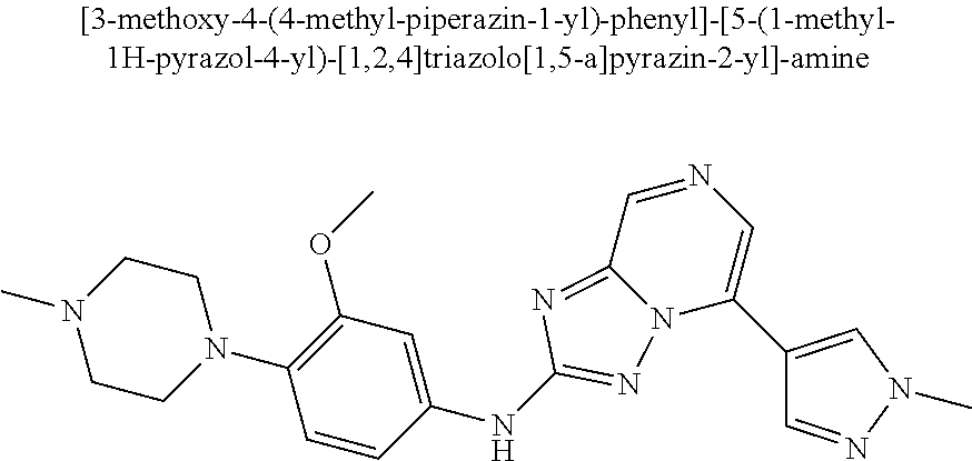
C1CN(C2=C(OC)C=C(NC3=NN4C(C5=CN(C)N=C5)=CN=CC4=N3)C=C2)CCN1C
